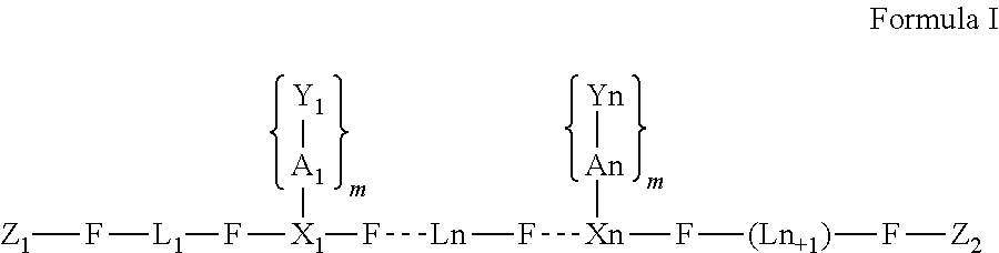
[Z1]F[L1]F[X1](F[Ln]F[Xn]([An][Yn])F[(Ln+1)]F[Z2])[A1][Y1]
